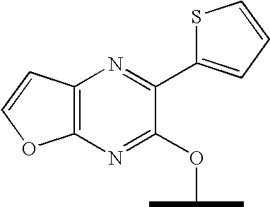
C12=C(C=CO1)N=C(C1=CC=CS1)C(OC(C)C)=N2
